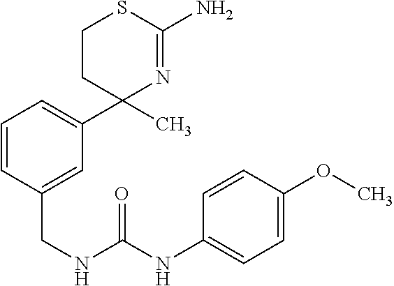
C1=CC(CNC(NC2=CC=C(OC)C=C2)=O)=CC(C2(C)N=C(N)SCC2)=C1
